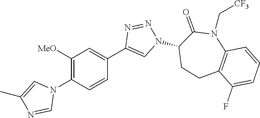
C1(N2C=C(C)N=C2)=C([MeO])C=C(C2=CN(C3CCC4=C(N(C[CF3])C3=O)C=CC=C4F)N=N2)C=C1
